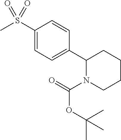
C1(S(C)(=O)=O)=CC=C(C2N(C(=O)OC(C)(C)C)CCCC2)C=C1
